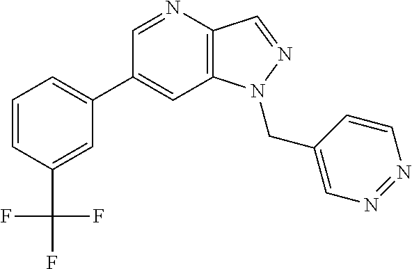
C1(C2=CC=CC(C(F)(F)F)=C2)=CC2=C(C=NN2CC2=CN=NC=C2)N=C1
